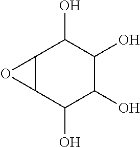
C12C(C(O)C(O)C(O)C1O)O2
